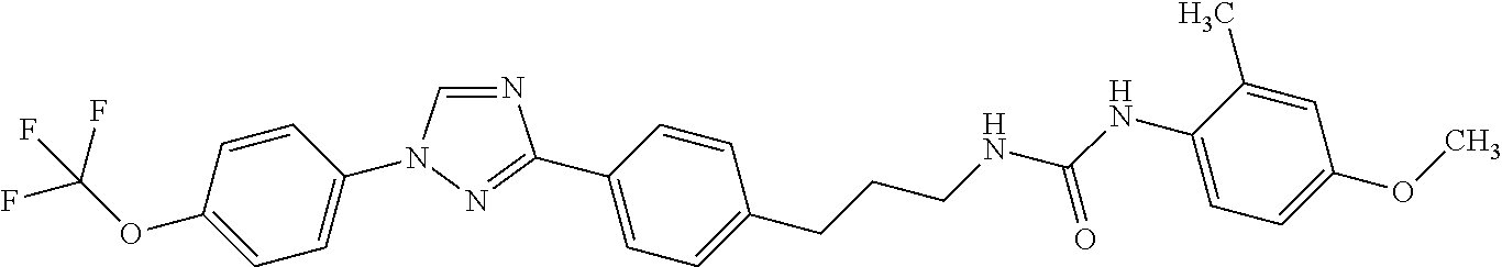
N1=CN(C2=CC=C(OC(F)(F)F)C=C2)N=C1C1=CC=C(CCCNC(NC2=CC=C(OC)C=C2C)=O)C=C1
